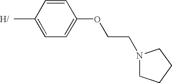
C1=CC(C)=CC=C1OCCN1CCCC1
